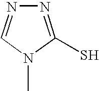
N1=C(S)N(C)C=N1
